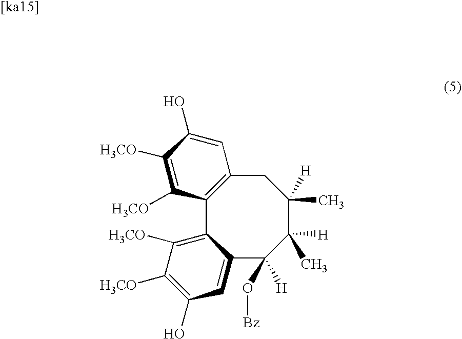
C12=C(CC(C)([H])C(C)([H])C(O[Bz])([H])C3=CC(O)=C([H3CO])C([H3CO])=C13)C=C(O)C([H3CO])=C2[H3CO]
